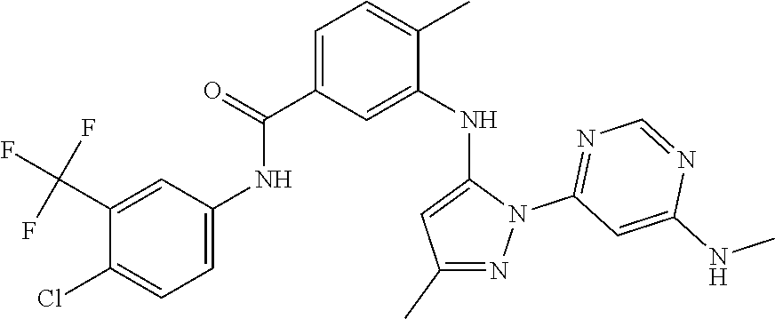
C1(C(F)(F)F)=CC(NC(C2=CC=C(C)C(NC3=CC(C)=NN3C3=NC=NC(NC)=C3)=C2)=O)=CC=C1Cl
